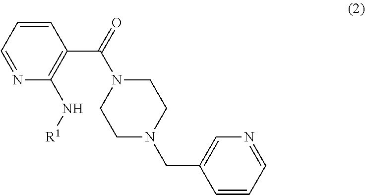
C1=CC=NC(N[R1])=C1C(N1CCN(CC2=CN=CC=C2)CC1)=O
